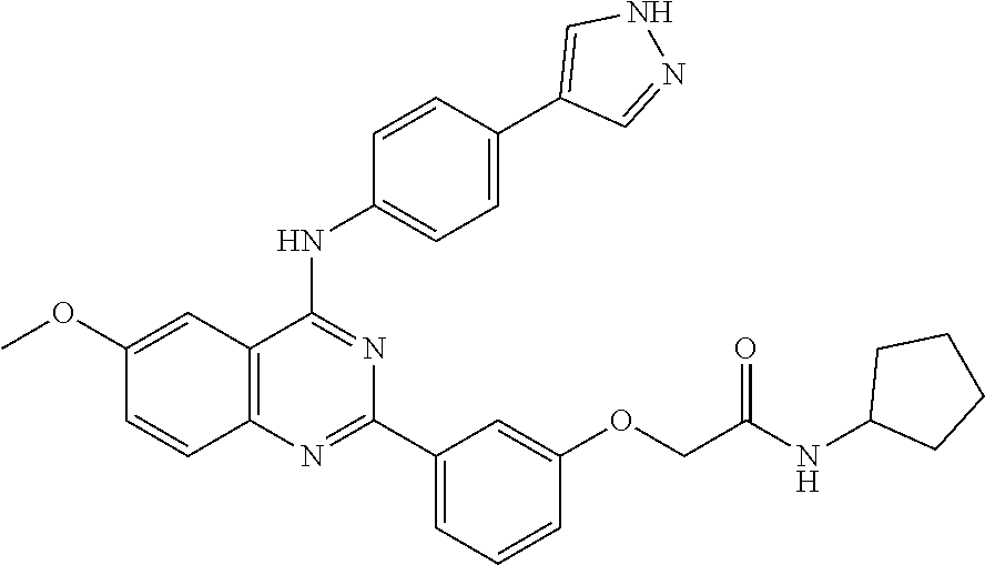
C12=C(N=C(C3=CC=CC(OCC(NC4CCCC4)=O)=C3)N=C1NC1=CC=C(C3=CNN=C3)C=C1)C=CC(OC)=C2
